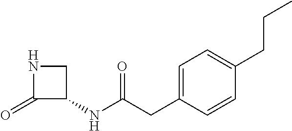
N1C(=O)C(NC(CC2=CC=C(CCC)C=C2)=O)C1
